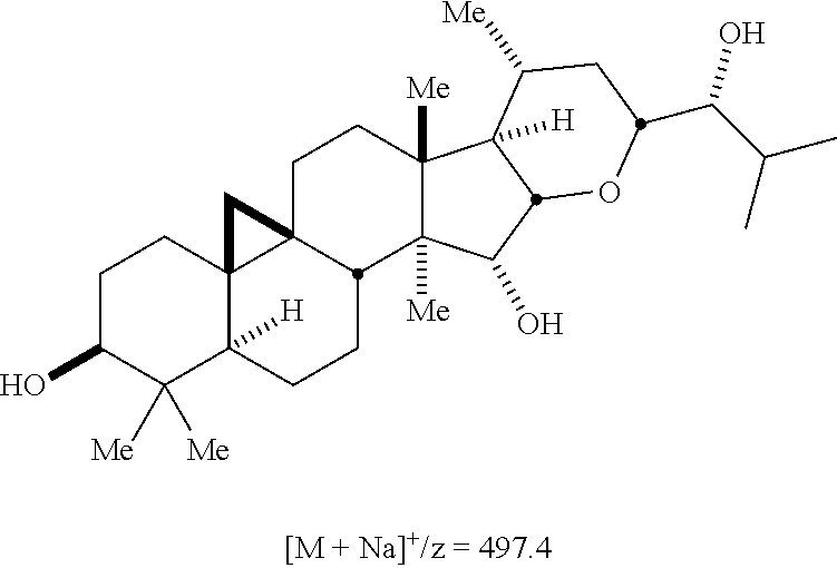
C1C(O)C([Me])([Me])C2([H])C3(C1)C1(CCC4([Me])C([Me])(C(O)C5C4([H])C([Me])CC(C(C(C)C)O)O5)C1CC2)C3
